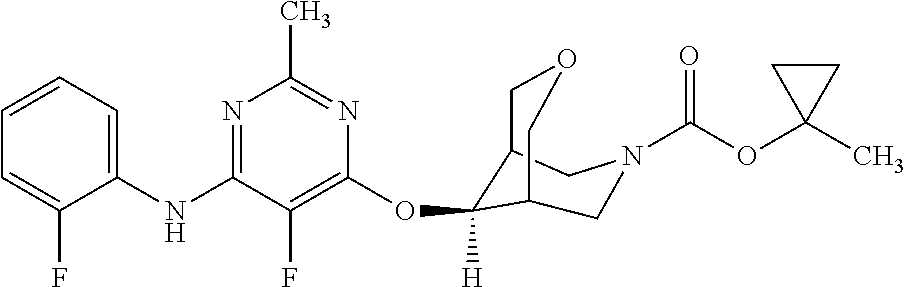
C1(NC2=NC(C)=NC(OC3([H])C4COCC3CN(C(OC3(C)CC3)=O)C4)=C2F)=CC=CC=C1F
